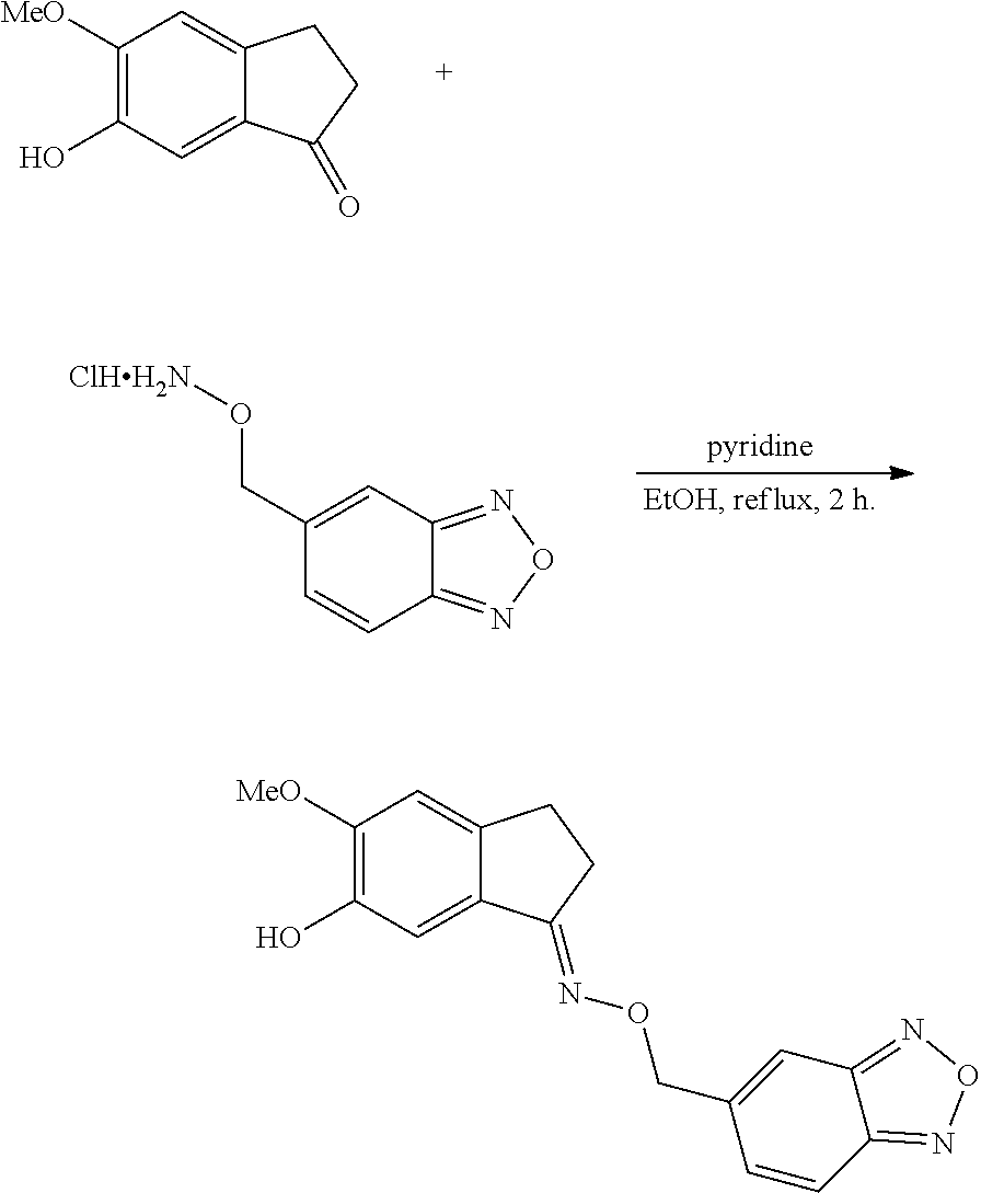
C1([MeO])=C(O)C=C2C(=C1)CCC2=O.C1(CO[ClHH2N])=CC2=NON=C2C=C1.C12=CC([MeO])=C(O)C=C1C(=NOCC1=CC3=NON=C3C=C1)CC2
